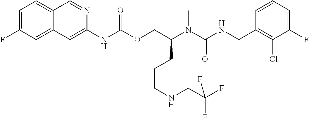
C1=CC(CNC(N(C(COC(NC2=CC3=CC(F)=CC=C3C=N2)=O)CCCNCC(F)(F)F)C)=O)=C(Cl)C(F)=C1
